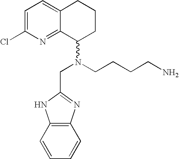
C1=C(Cl)N=C2C(=C1)CCCC2N(CC1=NC2=C(N1)C=CC=C2)CCCCN
